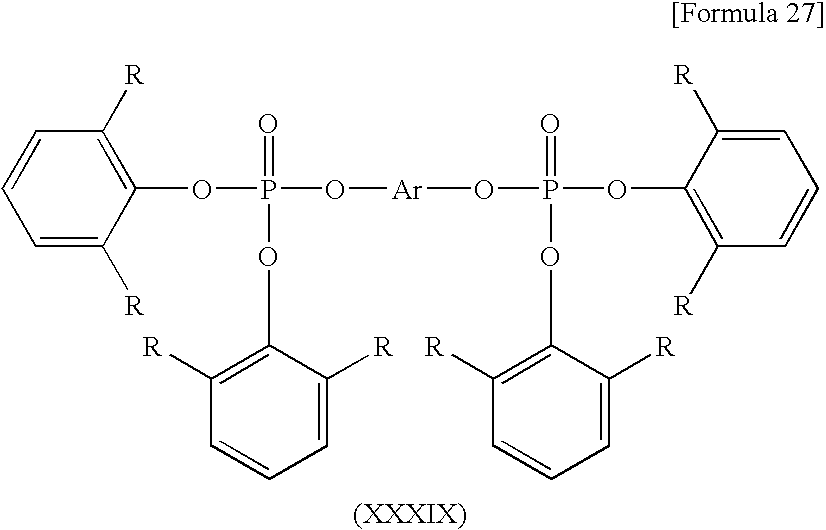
C1=C([R])C(OP(O[Ar]OP(OC2=C([R])C=CC=C2[R])(=O)OC2=C([R])C=CC=C2[R])(=O)OC2=C([R])C=CC=C2[R])=C([R])C=C1
